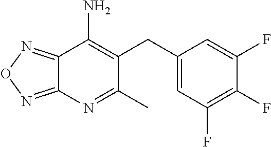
C12=NON=C1N=C(C)C(CC1=CC(F)=C(F)C(F)=C1)=C2N
